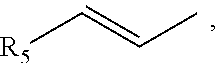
[R5]C=CC
